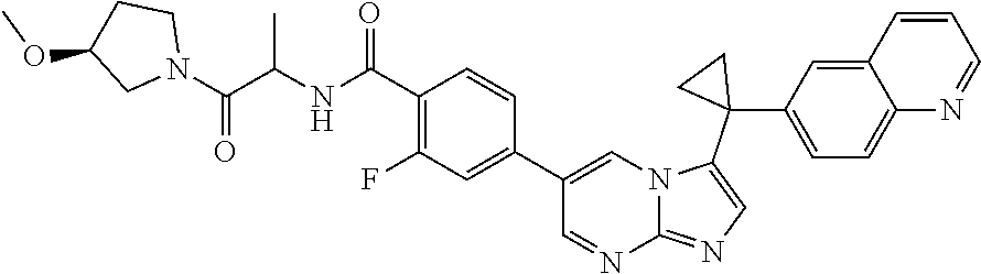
N(C(C1=C(F)C=C(C2=CN3C(=NC=C3C3(C4=CC=C5C(=C4)C=CC=N5)CC3)N=C2)C=C1)=O)C(C(N1CCC(OC)C1)=O)C
